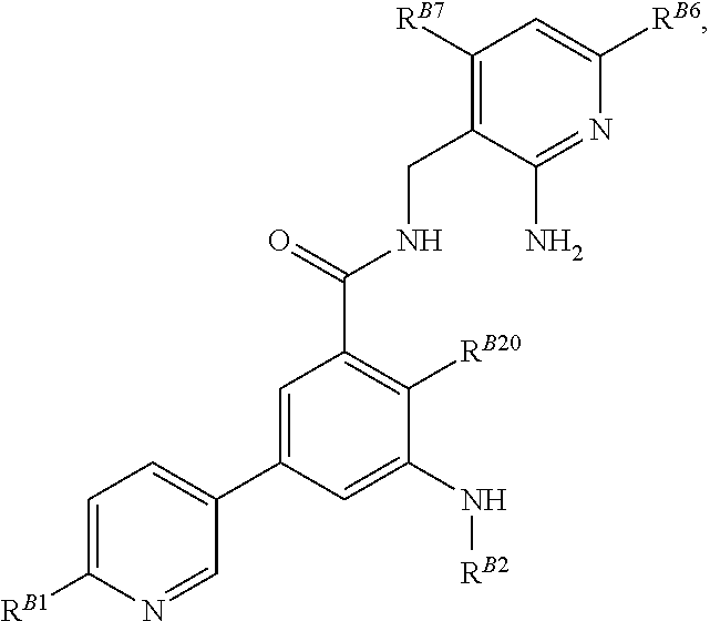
C1=C([RB1])N=CC(C2=CC(C(=O)NCC3=C([RB7])C=C([RB6])N=C3N)=C([RB20])C(N[RB2])=C2)=C1
